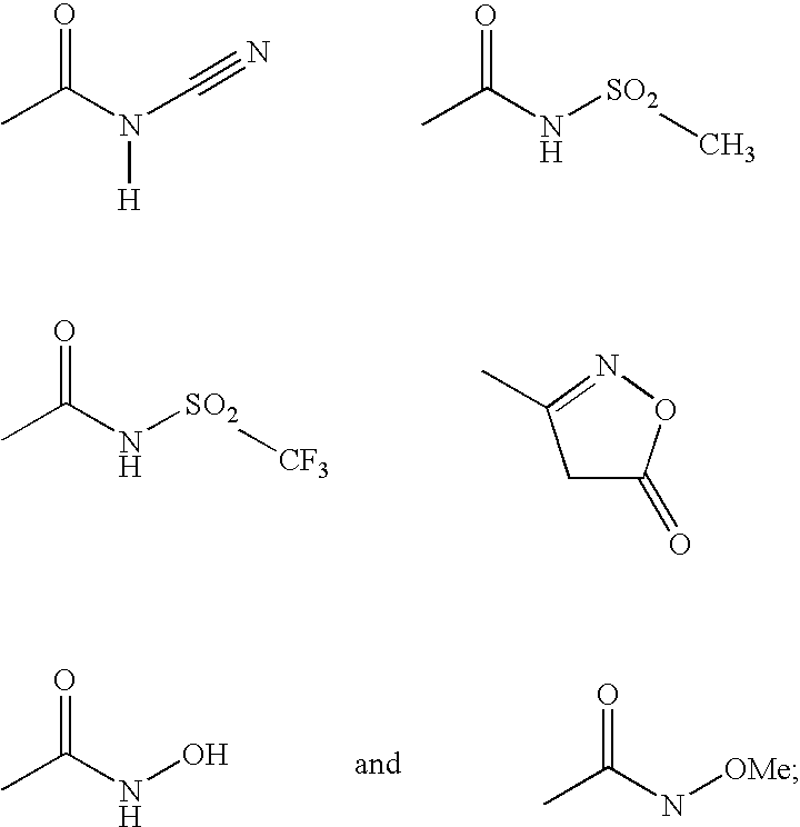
CC(N(C#N)[H])=O.CC(N[SO2]C)=O.CC(N[SO2][CF3])=O.C1C(=O)ON=C1C.CC(NO)=O.CC(N[OMe])=O
